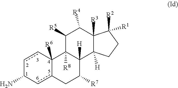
c1cC2([R6])c(cC1N)CC([R7])C1([H])C2([R8])C([R5])C([R4])C2([R3])C1([H])CCC2([R2])[R1]
